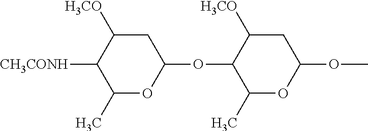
C1C([H3CO])C([CH3CONH])C(C)OC1OC1C(C)OC(OC)CC1[H3CO]
